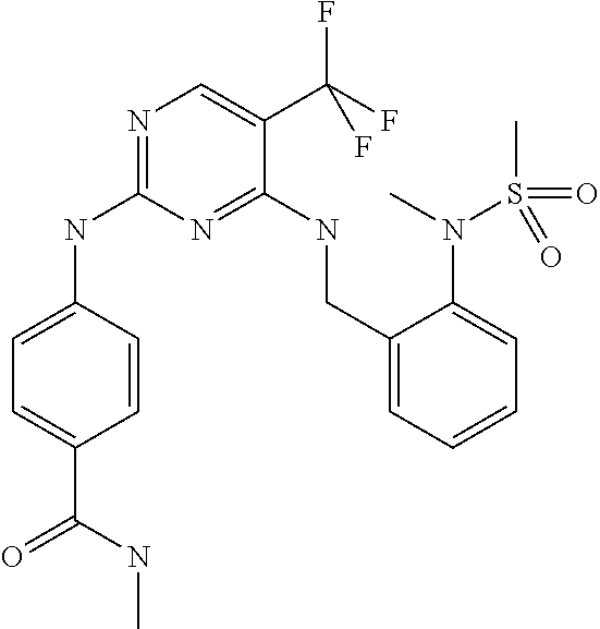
N(C1=NC=C(C(F)(F)F)C(NCC2=CC=CC=C2N(C)S(=O)(C)=O)=N1)C1=CC=C(C(NC)=O)C=C1
